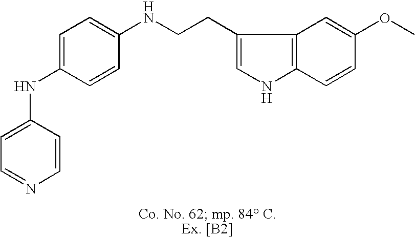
C1=C(NC2=CC=C(NCCC3=CNC4=C3C=C(OC)C=C4)C=C2)C=CN=C1
